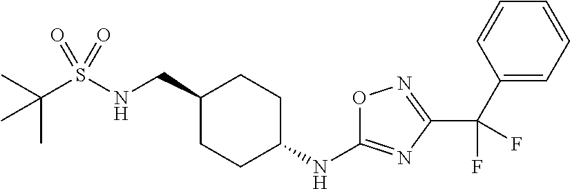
C(S(NCC1CCC(NC2=NC(C(C3=CC=CC=C3)(F)F)=NO2)CC1)(=O)=O)(C)(C)C
